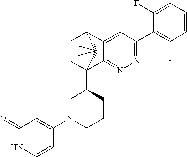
C1(F)=CC=CC(F)=C1C1=NN=C2C(=C1)C1CCC2(C2CN(C3=CC(=O)NC=C3)CCC2)C1(C)C
